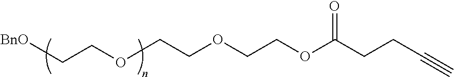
C(CCC(OCCOCCOCC[BnO])=O)#C
